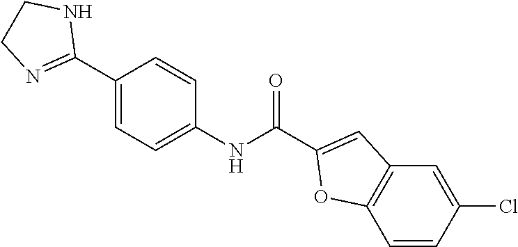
C1(C2=NCCN2)=CC=C(NC(=O)C2=CC3=C(C=CC(Cl)=C3)O2)C=C1
